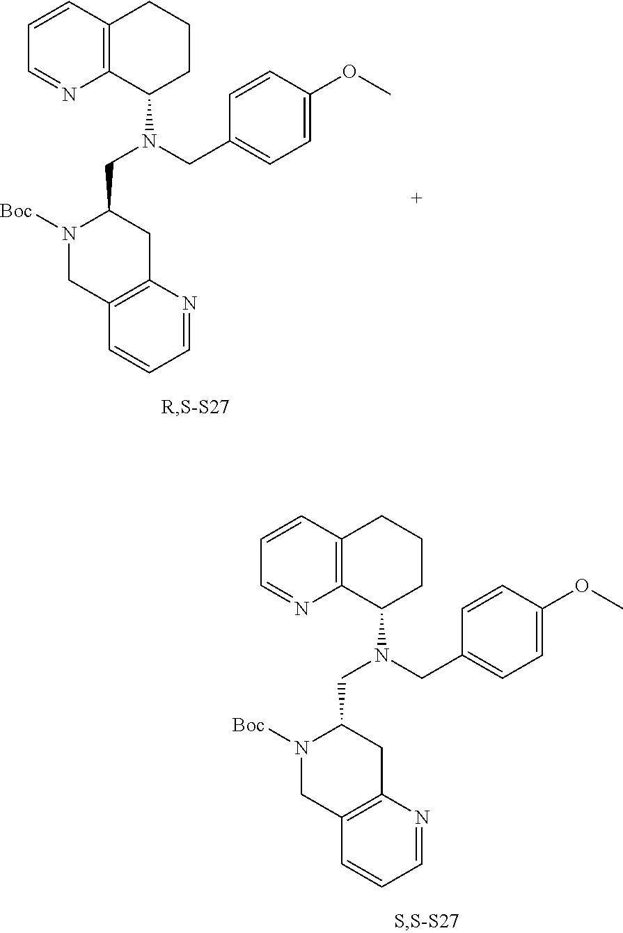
C1=CC2=C(N=C1)C(N(CC1N([Boc])CC3=C(C1)N=CC=C3)CC1=CC=C(OC)C=C1)CCC2.C1=CC2=C(N=C1)C(N(CC1N([Boc])CC3=C(C1)N=CC=C3)CC1=CC=C(OC)C=C1)CCC2
